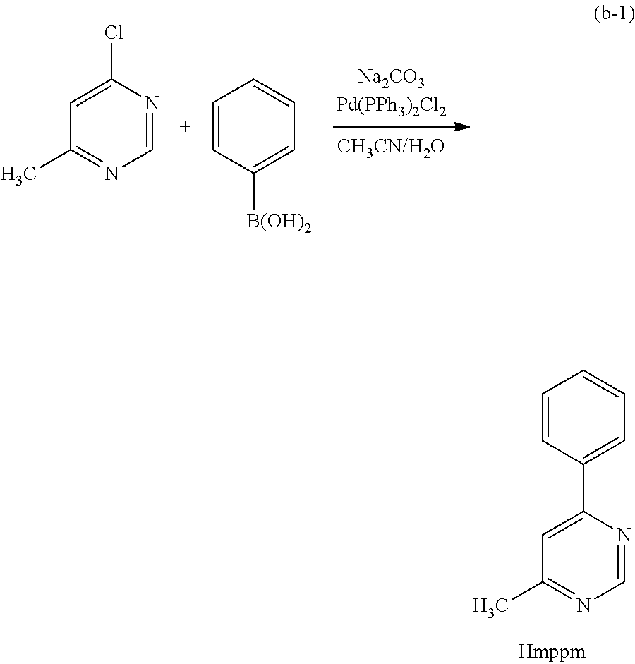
C1=C([B(OH)2])C=CC=C1.C1=NC(Cl)=CC(C)=N1.C1=NC(C2=CC=CC=C2)=CC(C)=N1
